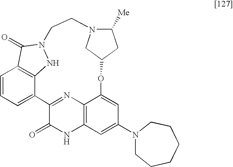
C1=CC=C2C3=C1C(=O)N(N3)CCN1C([Me])CC(OC3=CC(N4CCCCCC4)=CC4=C3N=C2C(=O)N4)C1
